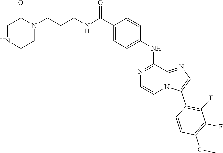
C1(C)=CC(NC2=NC=CN3C2=NC=C3C2=C(F)C(F)=C(OC)C=C2)=CC=C1C(NCCCN1C(=O)CNCC1)=O
